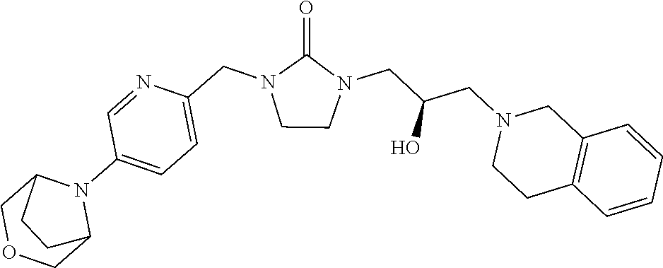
C1CN(CC(CN2CCC3=C(C2)C=CC=C3)O)C(=O)N1CC1=CC=C(N2C3COCC2CC3)C=N1
